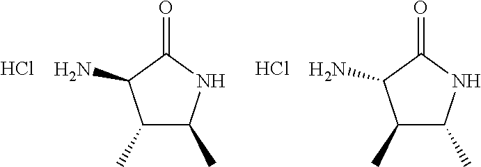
C1(C)C(C)NC(=O)C1N.C1(C)C(C)NC(=O)C1N.Cl.Cl
